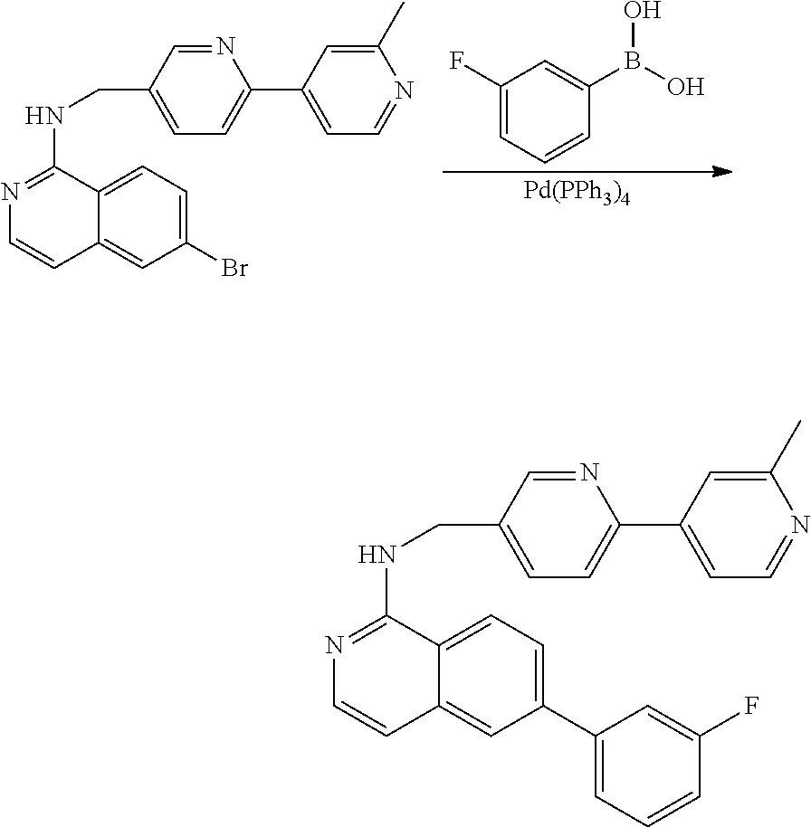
C1(F)=CC=CC(B(O)O)=C1.[Pd(PPh3)4].C1(C)=CC(C2=CC=C(CNC3=NC=CC4=CC(Br)=CC=C43)C=N2)=CC=N1.C1(C)=CC(C2=CC=C(CNC3=NC=CC4=CC(C5=CC=CC(F)=C5)=CC=C43)C=N2)=CC=N1
